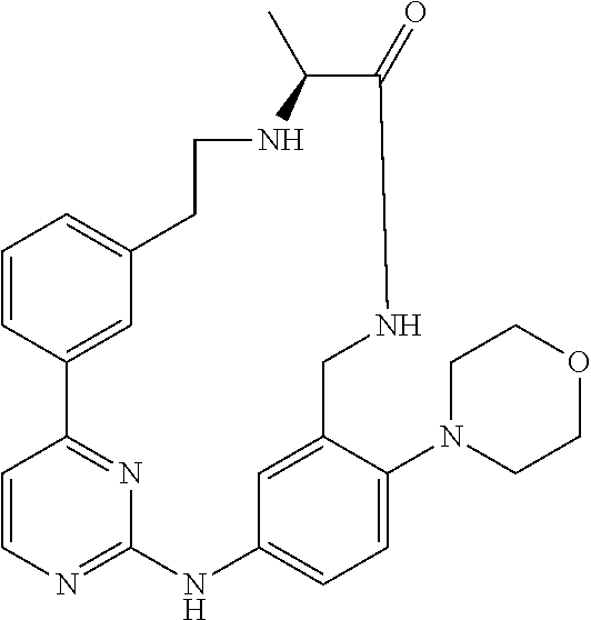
C1=CC2=CC(=C1)CCNC(C)C(=O)NCC1=CC(=CC=C1N1CCOCC1)NC1=NC=CC2=N1
